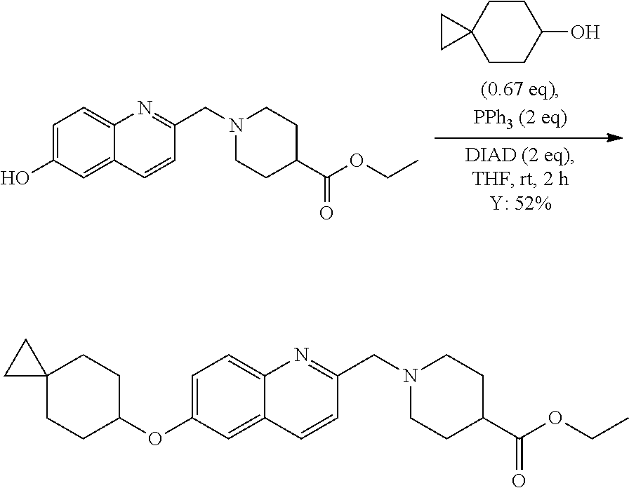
C1CC2(CCC1O)CC2.C12=CC(O)=CC=C1N=C(CN1CCC(C(=O)OCC)CC1)C=C2.C12=CC(OC3CCC4(CC3)CC4)=CC=C1N=C(CN1CCC(C(=O)OCC)CC1)C=C2
